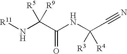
[R11]NC(C(NC(C#N)([R3])[R4])=O)([R9])[R5]
